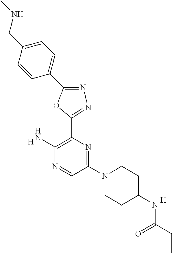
[H].C1(N2CCC(NC(CC)=O)CC2)=NC(C2=NN=C(C3=CC=C(CNC)C=C3)O2)=C(N)N=C1.[H]
